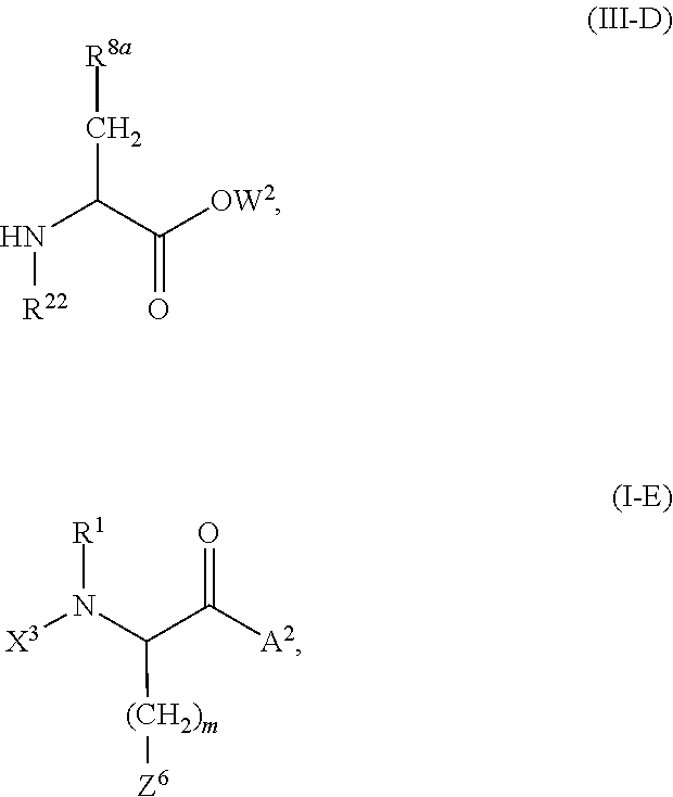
N(C(C([OW2])=O)C[R8a])[R22].[R1]N(C(C([A2])=O)[(CH2)m][Z6])[X3]
